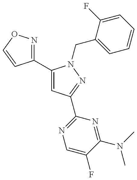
C1(C2=CC(C3=NC=C(F)C(N(C)C)=N3)=NN2CC2=CC=CC=C2F)=NOC=C1
